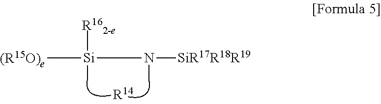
[(R15O)e][Si]([R162-e])(C)N([SiR17R18R19])C.[R14]
